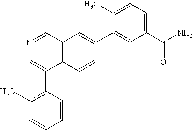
C12=C(C=CC(C3=CC(C(N)=O)=CC=C3C)=C1)C(C1=C(C)C=CC=C1)=CN=C2
